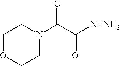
C1OCCN(C(C([NHNH2])=O)=O)C1
